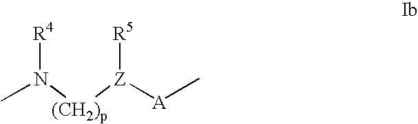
[R4]N([(CH2)p][Z]([R5])[A]C)C
